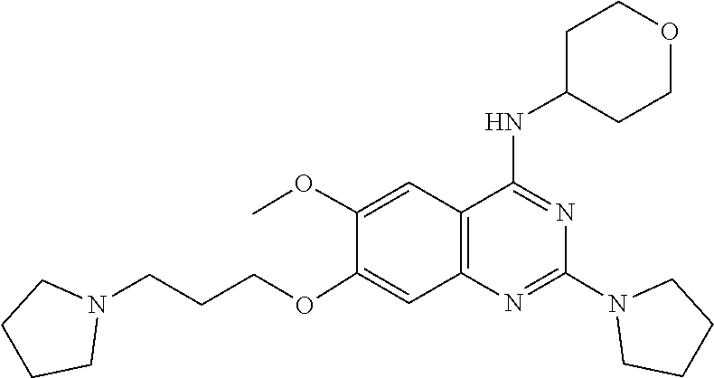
C1CN(C2=NC3=C(C=C(OC)C(OCCCN4CCCC4)=C3)C(NC3CCOCC3)=N2)CC1
